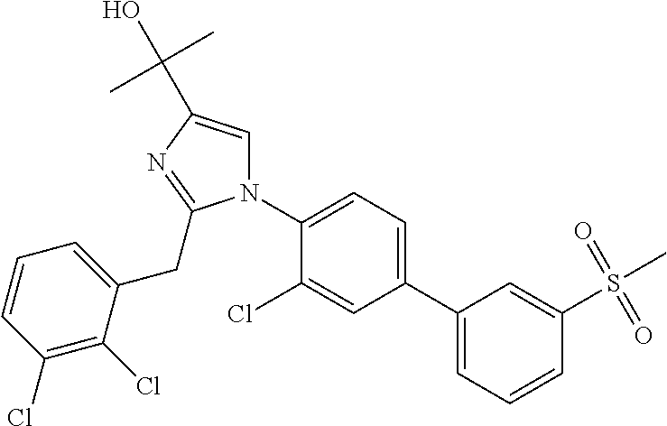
C1(C2=CC=CC(S(C)(=O)=O)=C2)=CC=C(N2C=C(C(C)(C)O)N=C2CC2=CC=CC(Cl)=C2Cl)C(Cl)=C1
